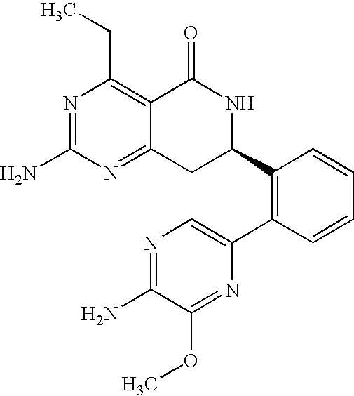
N1=C(N)N=C2C(=C1CC)C(=O)NC(C1=C(C3=CN=C(N)C(OC)=N3)C=CC=C1)C2
